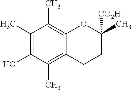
C1(C)=C(O)C(C)=C2C(=C1C)OC(C)([CO2H])CC2
